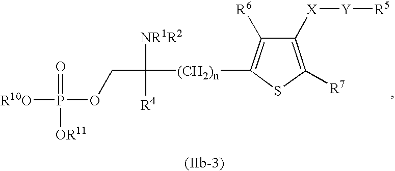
C1([X][Y][R5])=C([R7])SC([(CH2)n]C([NR1R2])([R4])COP([R10O])(=O)[OR11])=C1[R6]
